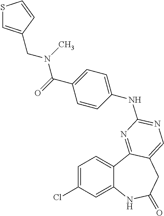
C1=C(Cl)C=C2C(=C1)C1=NC(NC3=CC=C(C(=O)N(CC4=CSC=C4)C)C=C3)=NC=C1CC(=O)N2
